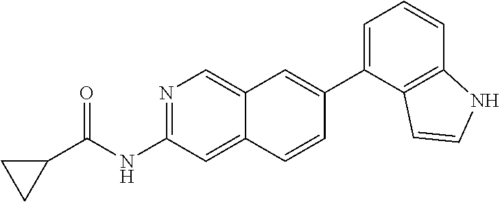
N1=C(NC(=O)C2CC2)C=C2C(=C1)C=C(C1=CC=CC3=C1C=CN3)C=C2
